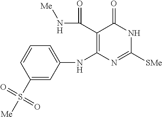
C1(NC2=C(C(N[Me])=O)C(=O)NC([SMe])=N2)=CC=CC(S([Me])(=O)=O)=C1
